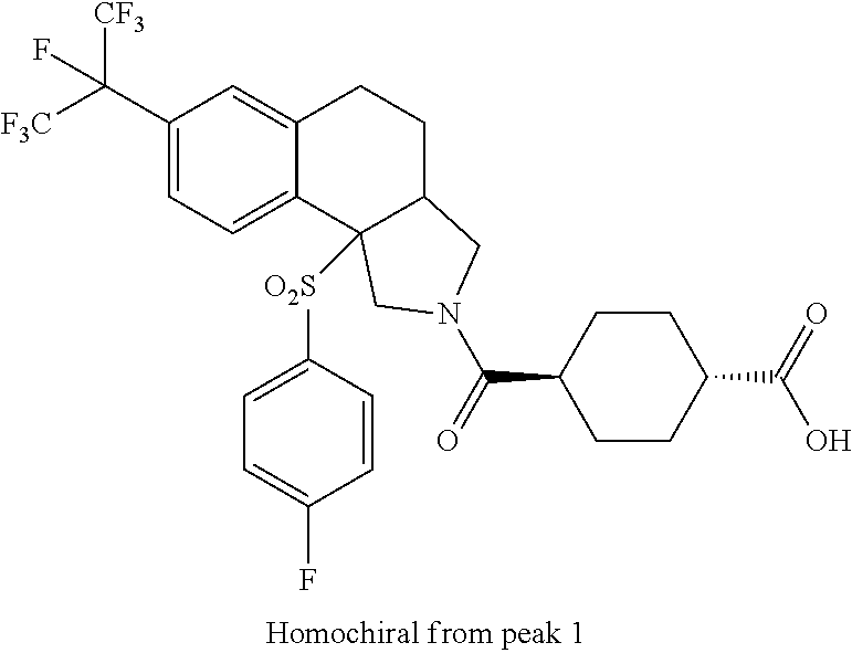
[F3C]C(C1=CC=C2C(=C1)CCC1C2([O2S]C2=CC=C(F)C=C2)CN(C(=O)C2CCC(C(=O)O)CC2)C1)([CF3])F
